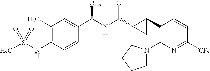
N(C1=C(C)C=C(C(NC(=O)C2C(C3=C(N4CCCC4)N=C([CF3])C=C3)C2)C)C=C1)S(C)(=O)=O
